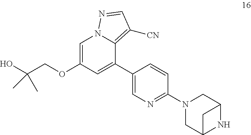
C1(C2=CC(OCC(O)(C)C)=CN3C2=C([CN])C=N3)=CN=C(N2CC3NC(C2)C3)C=C1
